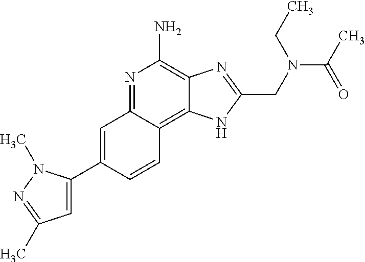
C1=C(C2=CC(C)=NN2C)C=CC2=C3C(=C(N)N=C12)N=C(CN(CC)C(C)=O)N3
